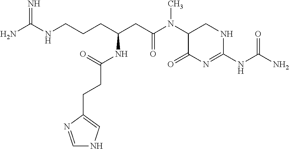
NC(NCCCC(CC(N(C1C(=O)N=C(NC(N)=O)NC1)C)=O)NC(CCC1=CNC=N1)=O)=N
